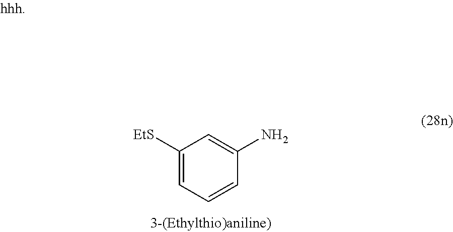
C1([EtS])=CC=CC(N)=C1
